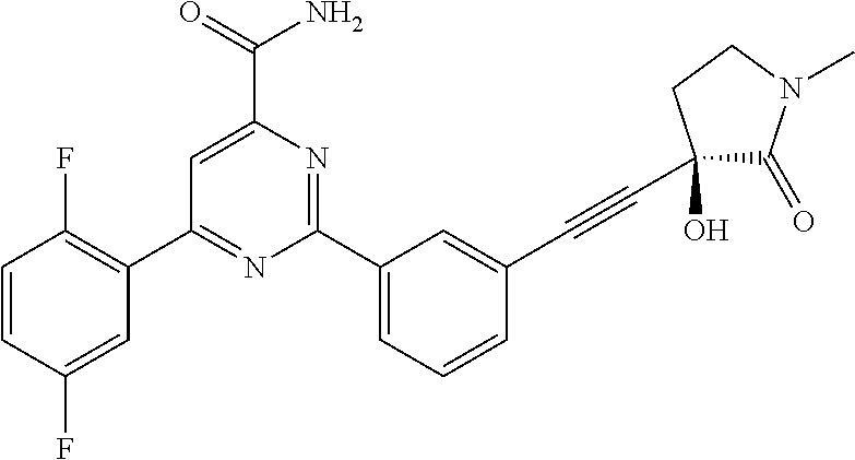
C1=C(C(=O)N)N=C(C2=CC=CC(C#CC3(O)C(=O)N(C)CC3)=C2)N=C1C1=C(F)C=CC(F)=C1
